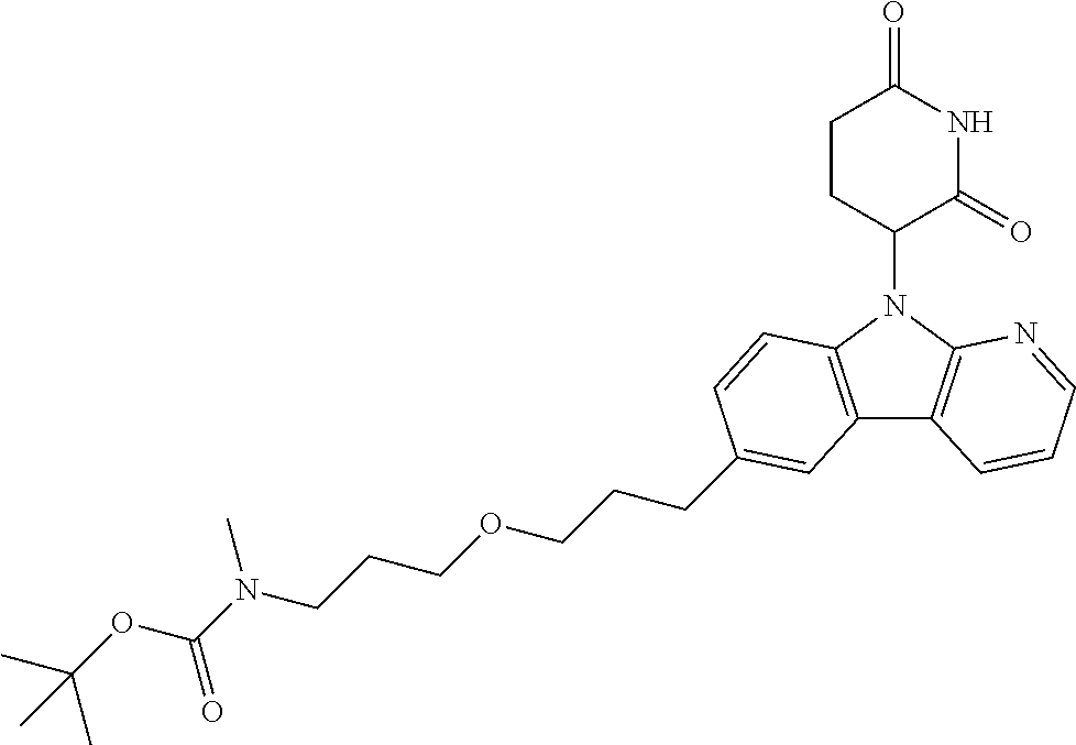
N1(C2CCC(=O)NC2=O)C2=C(C3=C1C=CC(CCCOCCCN(C(OC(C)(C)C)=O)C)=C3)C=CC=N2
